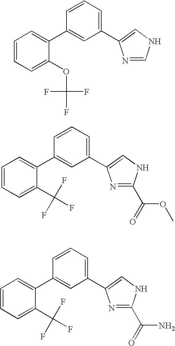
C1=CC=C(OC(F)(F)F)C(C2=CC(C3=CNC=N3)=CC=C2)=C1.C1=CC=C(C(F)(F)F)C(C2=CC(C3=CNC(C(=O)OC)=N3)=CC=C2)=C1.C1=CC=C(C(F)(F)F)C(C2=CC(C3=CNC(C(=O)N)=N3)=CC=C2)=C1
